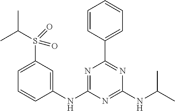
C1(NC2=NC(C3=CC=CC=C3)=NC(NC(C)C)=N2)=CC(S(C(C)C)(=O)=O)=CC=C1
